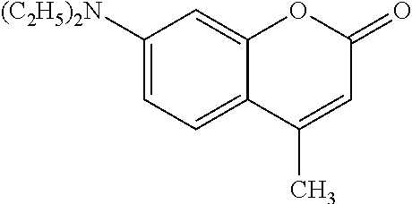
C1([(C2H5)2N])=CC=C2C(=C1)OC(=O)C=C2C
